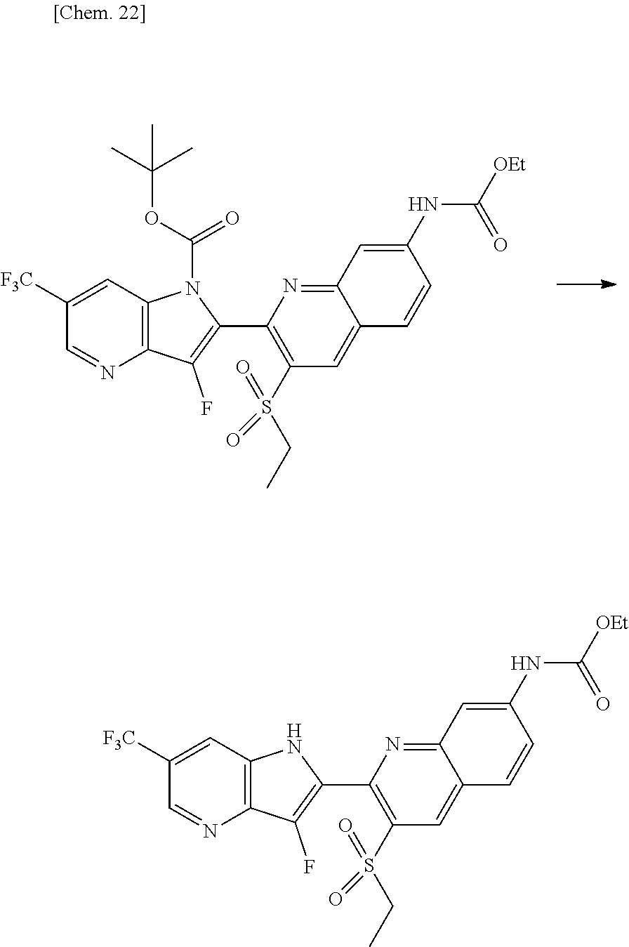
C1=C([F3C])C=NC2=C1N(C(OC(C)(C)C)=O)C(C1=C(S(CC)(=O)=O)C=C3C(=N1)C=C(NC([OEt])=O)C=C3)=C2F.C1=C([F3C])C=NC2=C1NC(C1=C(S(CC)(=O)=O)C=C3C(=N1)C=C(NC([OEt])=O)C=C3)=C2F
